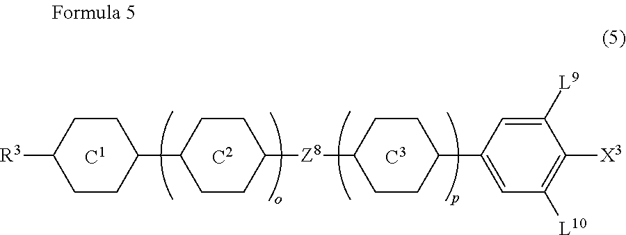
C1CC(C2CCC([Z8]C3CCC(C4=CC([L10])=C([X3])C([L9])=C4)CC3)CC2)CCC1[R3]
